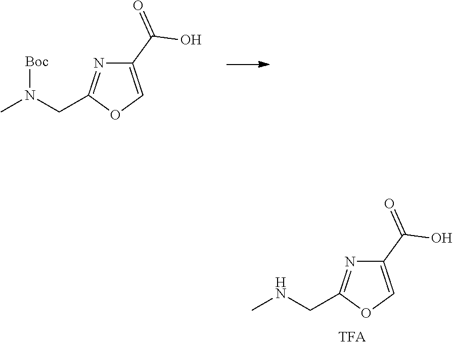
C1(C(=O)O)=COC(CN(C)[Boc])=N1.C1(C(=O)O)=COC(CNC)=N1
